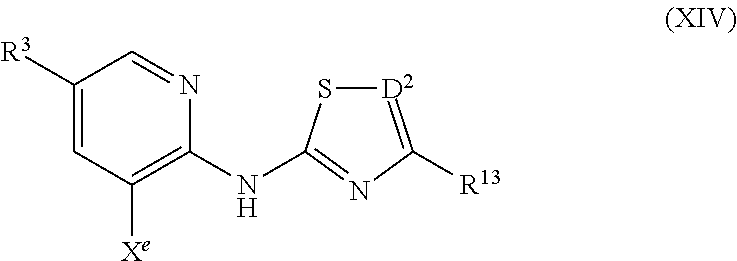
C1([R3])=CC([Xe])=C(NC2=NC([R13])=[D2]S2)N=C1
